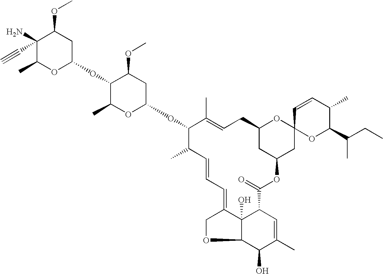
C1(C#C)(N)C(C)OC(OC2C(C)OC(OC3C(C)C=CC=C4C5(O)C(OC4)C(O)C(C)=CC5C(=O)OC4CC(CC=C3C)OC3(C4)OC(C(CC)C)C(C)C=C3)CC2OC)CC1OC
